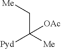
C(C([Me])([Pyd])[OAc])[Me]
